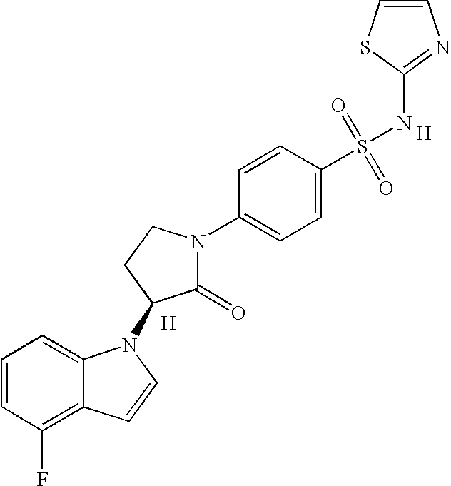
C1=CC(F)=C2C(=C1)N(C1C(=O)N(C3=CC=C(S(=O)(=O)NC4=NC=CS4)C=C3)CC1)C=C2.[H].[H]
